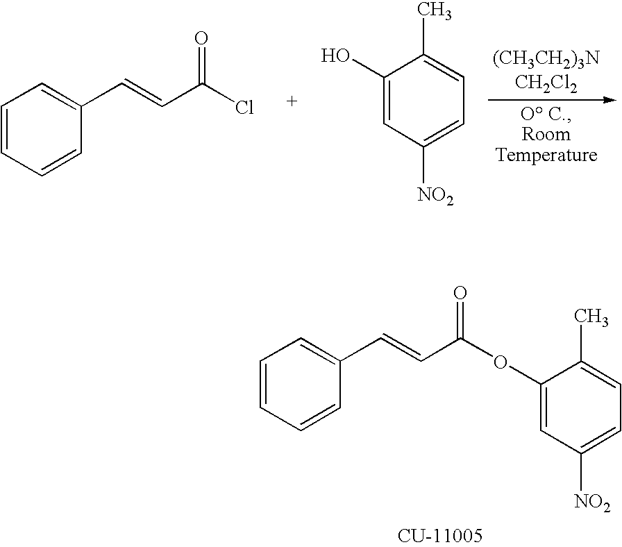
C1=CC=CC(C=CC(OC2=CC([NO2])=CC=C2C)=O)=C1.C1=CC=CC(C=CC(Cl)=O)=C1.C1(O)=CC([NO2])=CC=C1C
